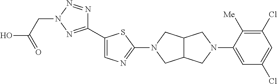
C1(C2=CN=C(N3CC4C(C3)CN(C3=CC(Cl)=CC(Cl)=C3[Me])C4)S2)=NN(CC(O)=O)N=N1
